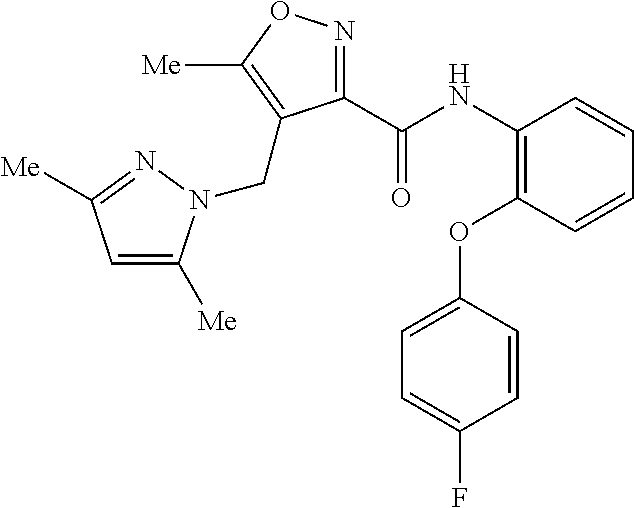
C1(C(=O)NC2=C(OC3=CC=C(F)C=C3)C=CC=C2)=NOC([Me])=C1CN1C([Me])=CC([Me])=N1
